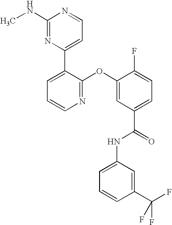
N1=C(OC2=CC(C(=O)NC3=CC=CC(C(F)(F)F)=C3)=CC=C2F)C(C2=CC=NC(NC)=N2)=CC=C1
